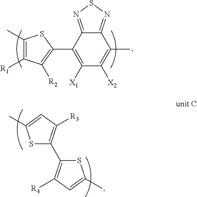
C12=NSN=C1C(C)=C([X2])C([X1])=C2C1=C([R2])C([R1])=C(C)S1.S1C(C2=C([R4])C=C(C)S2)=C([R3])C=C1C
